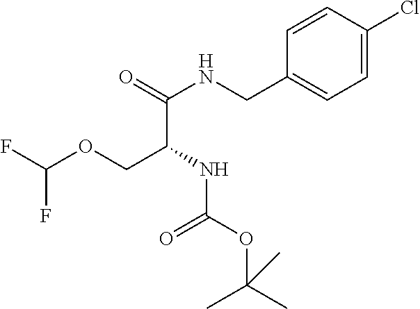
C1=CC(Cl)=CC=C1CNC(C(COC(F)F)NC(=O)OC(C)(C)C)=O
